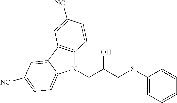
N1(CC(CSC2=CC=CC=C2)O)C2=C(C3=CC([NC])=CC=C13)C=C([NC])C=C2
